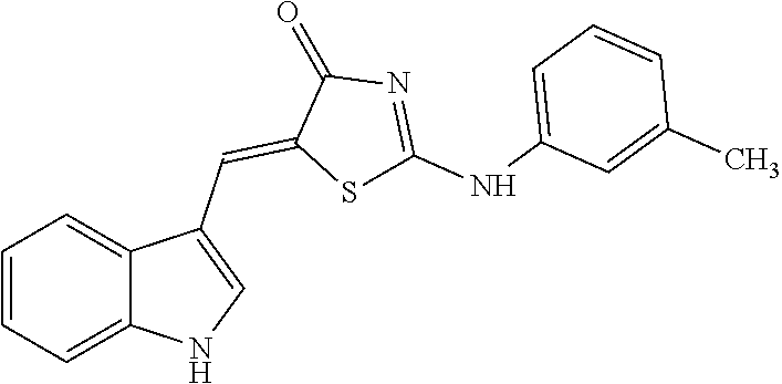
C1=CC=C2C(=C1)C(C=C1SC(NC3=CC=CC(C)=C3)=NC1=O)=CN2
